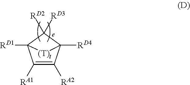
C1([RA1])=C([RA2])C2([RD4])C([RD3])([RD2])C1([RD1])[(T)t]2
